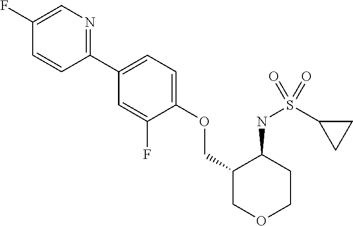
C1(C2=CC=C(OCC3COCCC3NS(C3CC3)(=O)=O)C(F)=C2)=NC=C(F)C=C1
